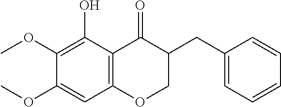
C12=C(C(O)=C(OC)C(OC)=C1)C(=O)C(CC1=CC=CC=C1)CO2
